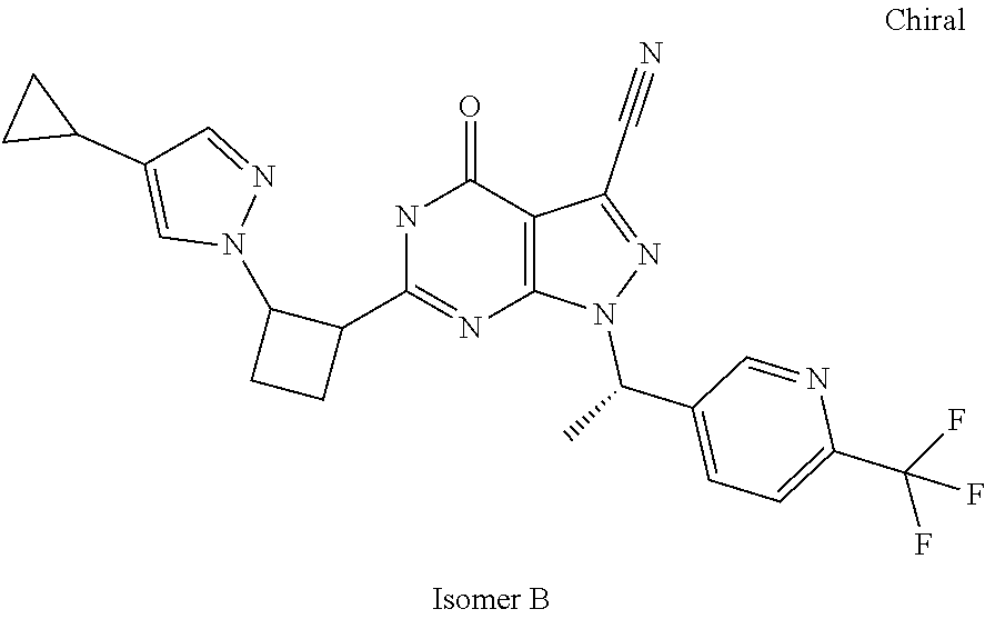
C1=C(C(F)(F)F)N=CC(C(C)N2N=C(C#N)C3=C2N=C(C2CCC2N2N=CC(C4CC4)=C2)NC3=O)=C1
